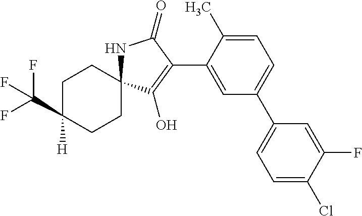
C1=C(C)C(C2=C(O)C3(NC2=O)CCC([H])(C(F)(F)F)CC3)=CC(C2=CC=C(Cl)C(F)=C2)=C1
